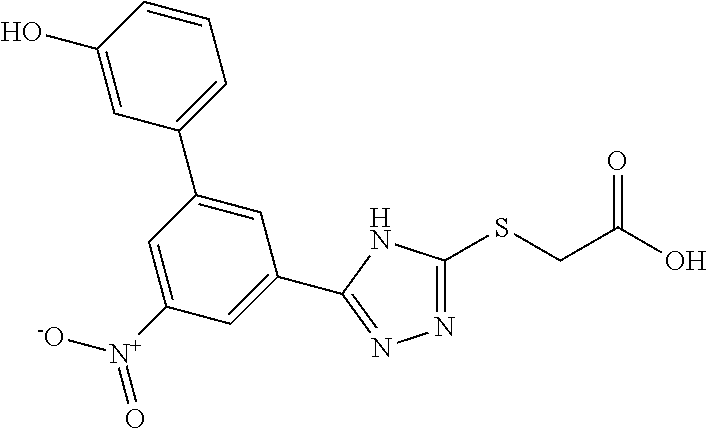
N1=C(SCC(O)=O)NC(C2=CC([N+]([-O])=O)=CC(C3=CC=CC(O)=C3)=C2)=N1
